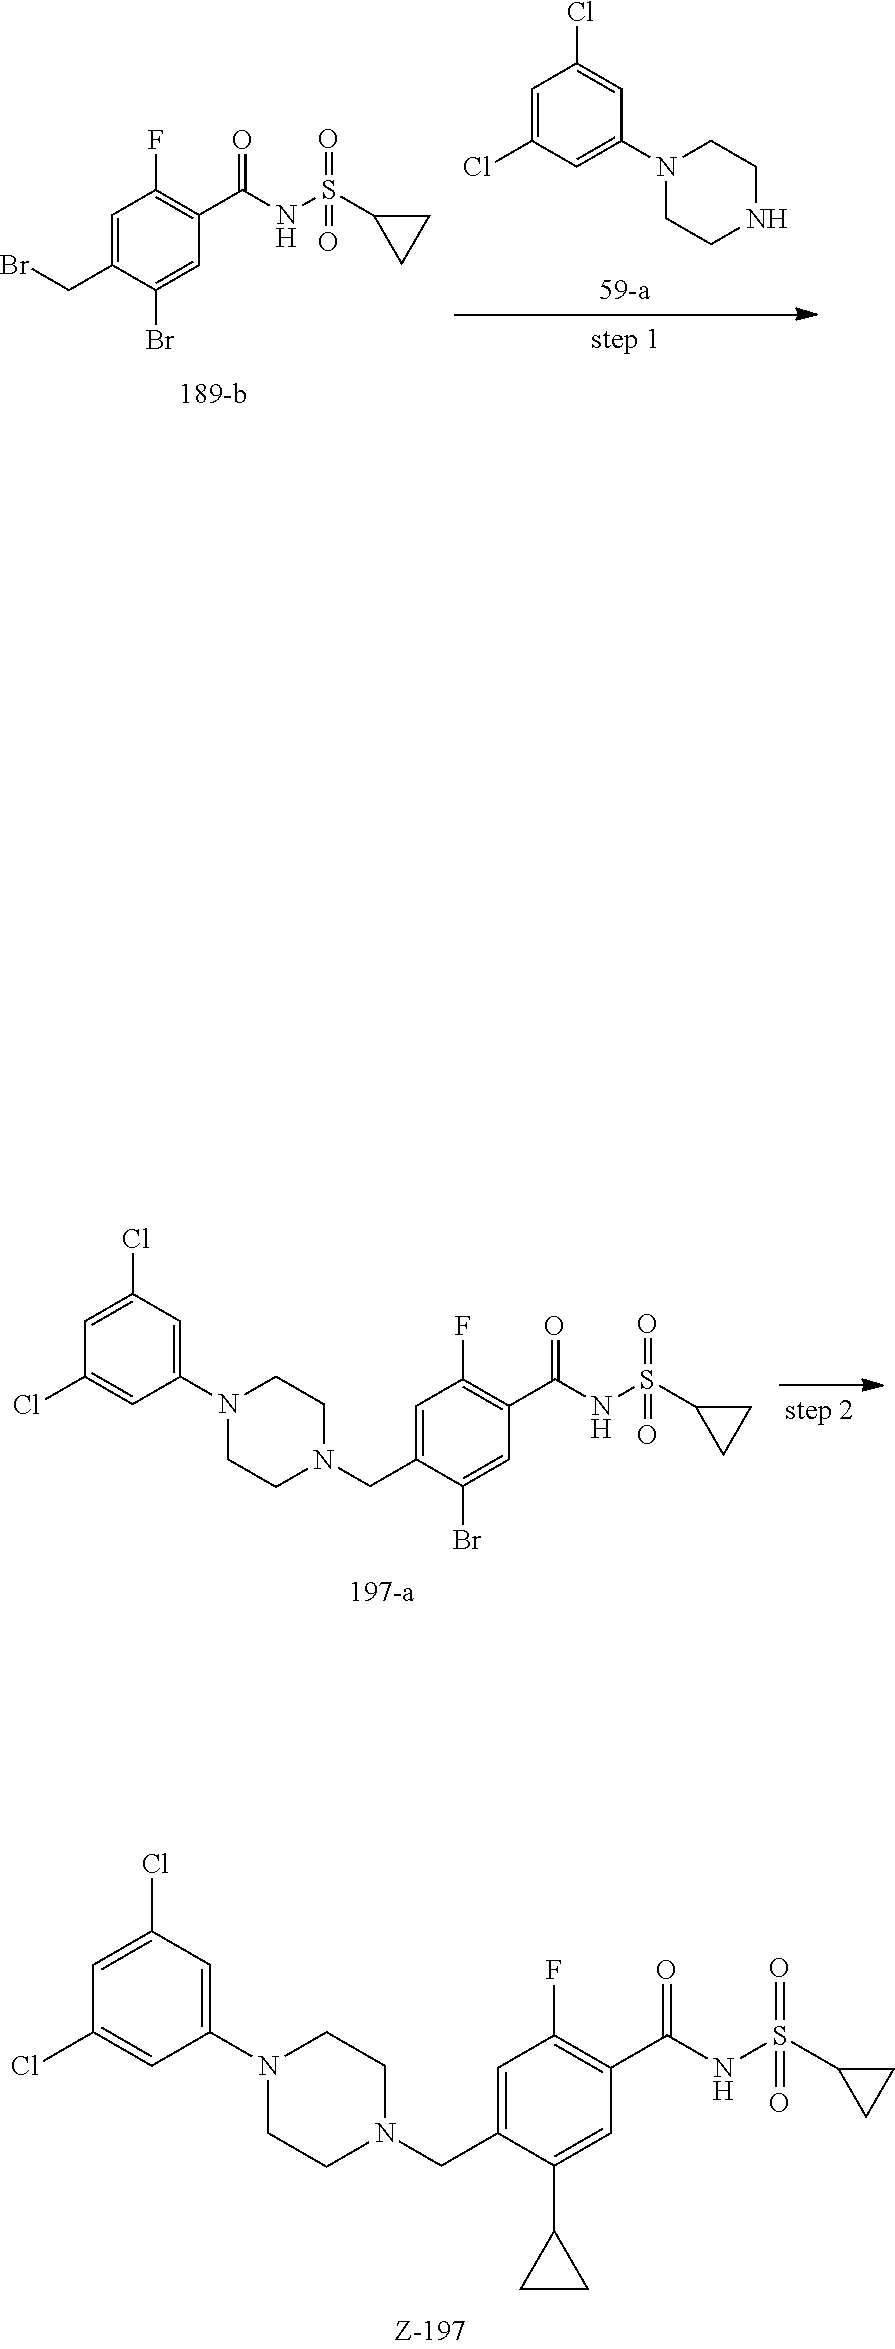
C1CN(C2=CC(Cl)=CC(Cl)=C2)CCN1CC1=CC(F)=C(C(NS(=O)(=O)C2CC2)=O)C=C1C1CC1.C1CN(C2=CC(Cl)=CC(Cl)=C2)CCN1CC1=CC(F)=C(C(NS(=O)(=O)C2CC2)=O)C=C1Br.C1=C(CBr)C(Br)=CC(C(NS(=O)(=O)C2CC2)=O)=C1F.N1CCN(C2=CC(Cl)=CC(Cl)=C2)CC1
